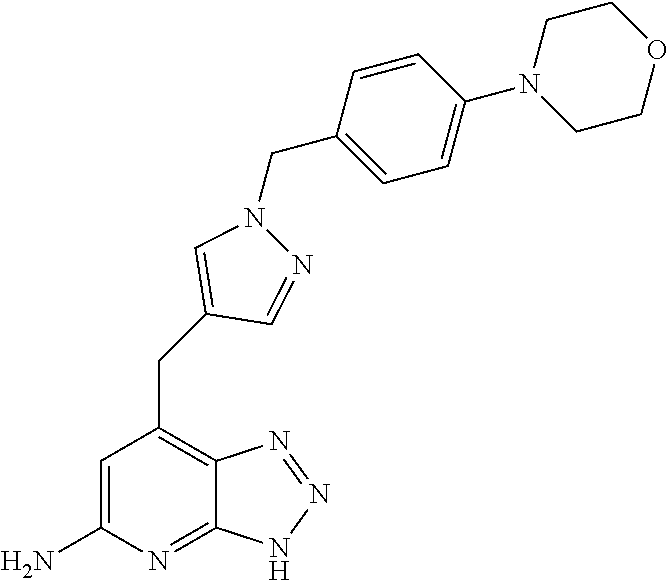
C1=C(N)N=C2C(=C1CC1=CN(CC3=CC=C(N4CCOCC4)C=C3)N=C1)N=NN2
